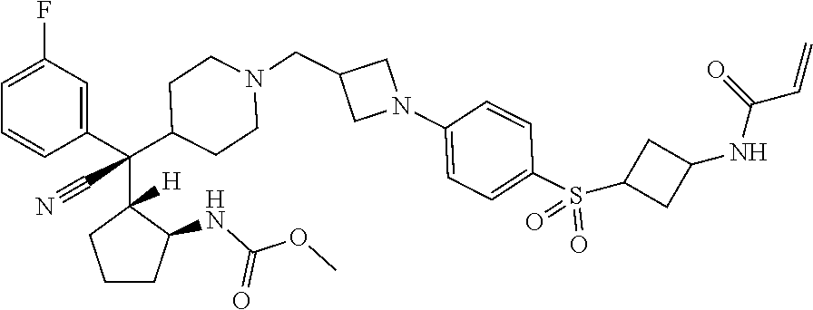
C1=C(F)C=C(C(C2([H])CCCC2NC(OC)=O)(C2CCN(CC3CN(C4=CC=C(S(=O)(=O)C5CC(NC(=O)C=C)C5)C=C4)C3)CC2)C#N)C=C1
